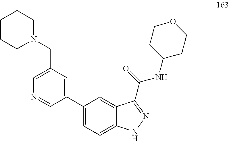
C1(C2=CC(CN3CCCCC3)=CN=C2)=CC=C2C(=C1)C(C(=O)NC1CCOCC1)=NN2
